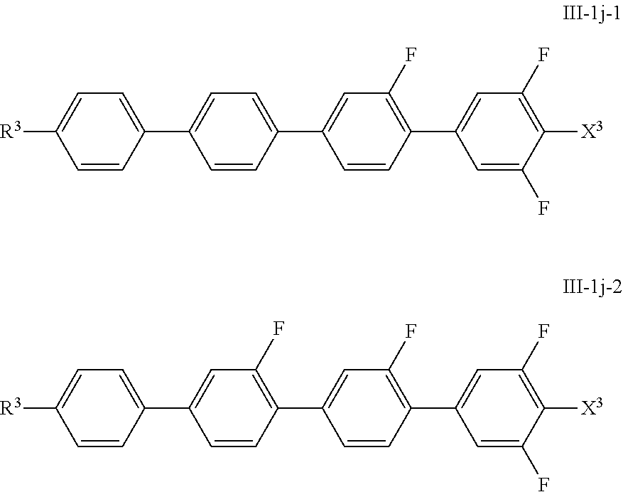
C1(C2=CC=C([R3])C=C2)=CC(F)=C(C2=CC(F)=C(C3=CC(F)=C([X3])C(F)=C3)C=C2)C=C1.C1(C2=CC=C([R3])C=C2)=CC=C(C2=CC(F)=C(C3=CC(F)=C([X3])C(F)=C3)C=C2)C=C1
